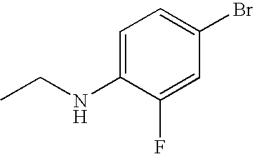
C1=C(NCC)C(F)=CC(Br)=C1
